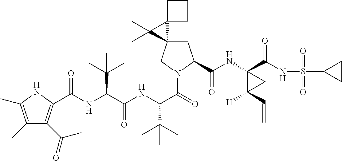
N(C(C(NC(C(=O)N1CC2(CC1C(=O)NC1(C(=O)NS(=O)(=O)C3CC3)C(C=C)([H])C1)C1(C2(C)C)CCC1)C(C)(C)C)=O)C(C)(C)C)C(=O)C1=C(C(C)=O)C(C)=C(C)N1
